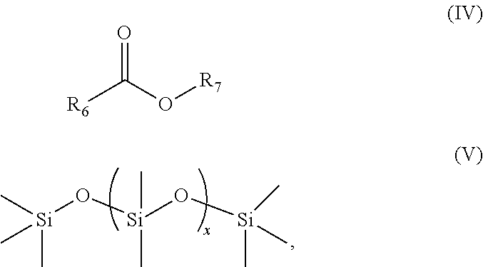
[Si](O[Si](O[Si](C)(C)C)(C)C)(C)(C)C.[R6]C(O[R7])=O
